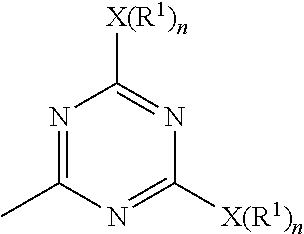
N1=C(C)N=C([X(R1)n])N=C1[X(R1)n]
